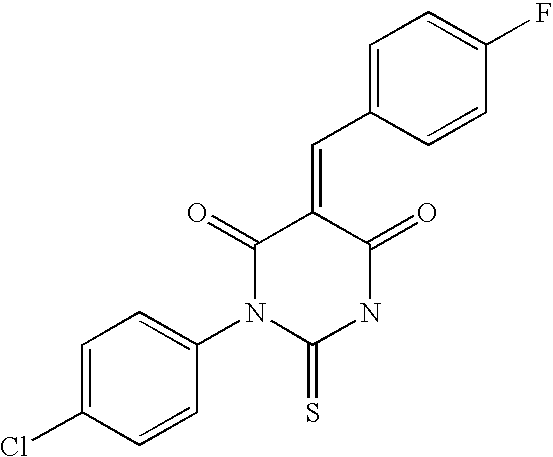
O=C1C(=CC2=CC=C(F)C=C2)C(=O)N(C2=CC=C(Cl)C=C2)C(=S)N1
